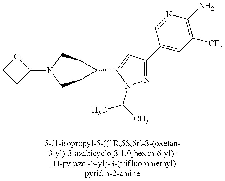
O1CCC1N1CC2C(C1)C2C1=CC(C2=CC([CF3])=C(N)N=C2)=NN1C(C)C
